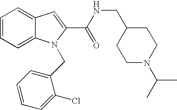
C1=CC=C2C(=C1)C=C(C(=O)NCC1CCN(C(C)C)CC1)N2CC1=CC=CC=C1Cl
